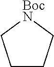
C1CC[BocN]C1
